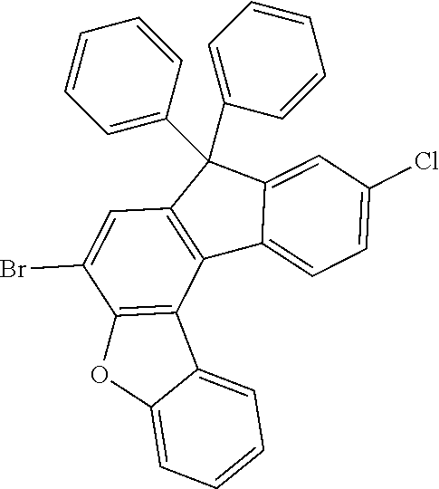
C12=C(C3=C(C(Br)=C1)OC1=CC=CC=C31)C1=CC=C(Cl)C=C1C2(C1=CC=CC=C1)C1=CC=CC=C1
